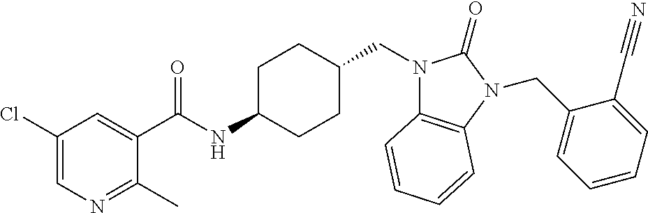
C1(Cl)=CN=C(C)C(C(NC2CCC(CN3C4=C(N(CC5=CC=CC=C5C#N)C3=O)C=CC=C4)CC2)=O)=C1
